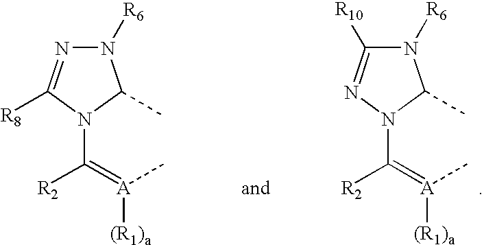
N1=C([R8])N(C(=[A]([(R1)a])C)[R2])C(C)N1[R6].C1([R10])=NN(C([R2])=[A]([(R1)a])C)C(C)N1[R6]
